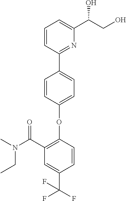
C1=C(OC2=C(C(N(C)CC)=O)C=C(C(F)(F)F)C=C2)C=CC(C2=NC(C(CO)O)=CC=C2)=C1
